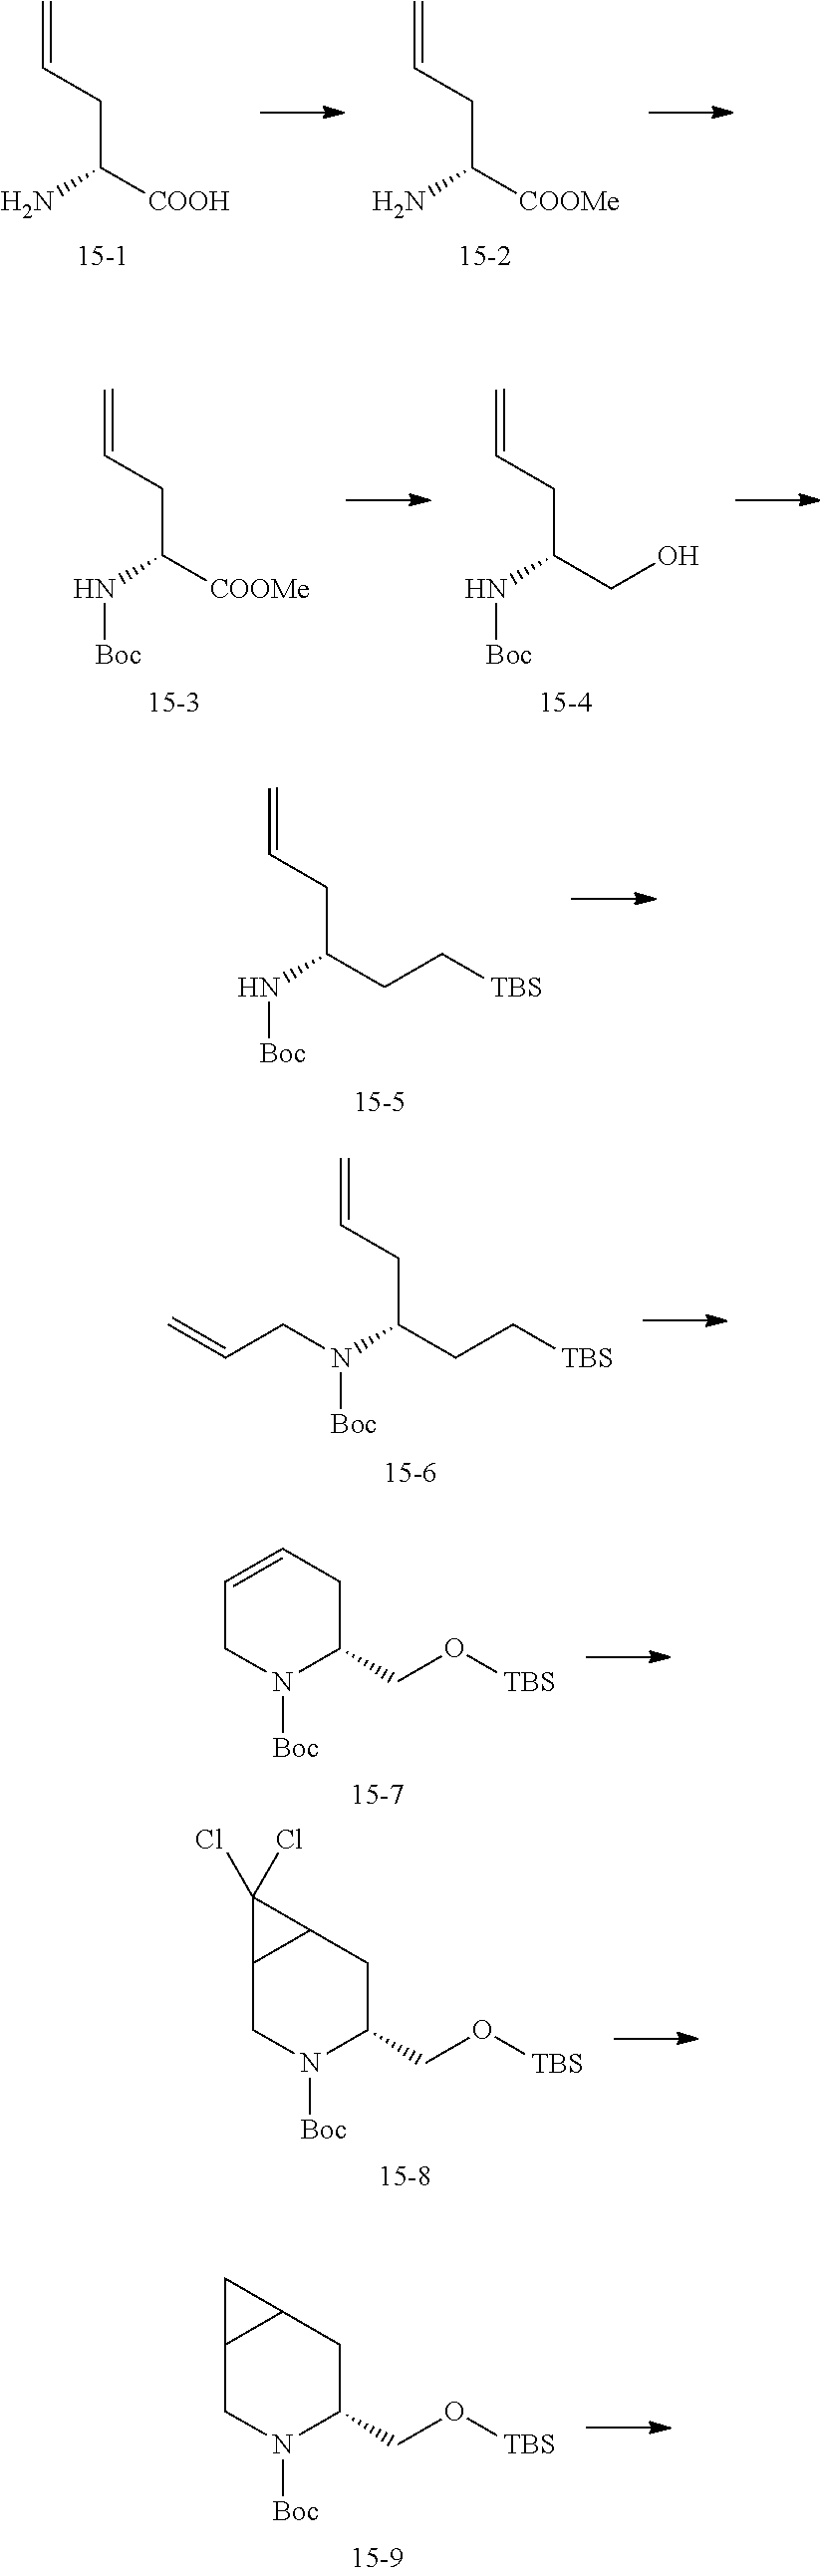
C=CCC([COOH])N.C=CCC([COOMe])N.C=CCC([COOMe])N[Boc].C=CCC(N[Boc])CO.C=CCC(N[Boc])CC[TBS].C=CCC(N([Boc])CC=C)CC[TBS].C1=CCN([Boc])C(CO[TBS])C1.C12CC(CO[TBS])N([Boc])CC1C2(Cl)Cl.C12CC(CO[TBS])N([Boc])CC1C2
